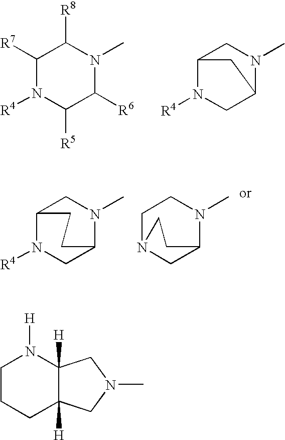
C1([R7])N([R4])C([R5])C([R6])N(C)C1[R8].C12N([R4])CC(N(C)C1)C2.C1N2CC(N(C)C1)CC2.C12N([R4])CC(N(C)C1)CC2.C1CCC2([H])C([H])(N1[H])CN(C)C2
